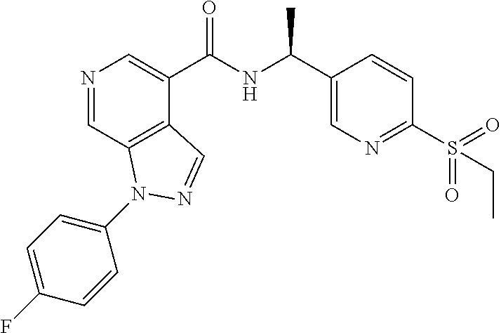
N1=CC2=C(C(C(NC(C3=CN=C(S(=O)(=O)CC)C=C3)C)=O)=C1)C=NN2C1=CC=C(F)C=C1
